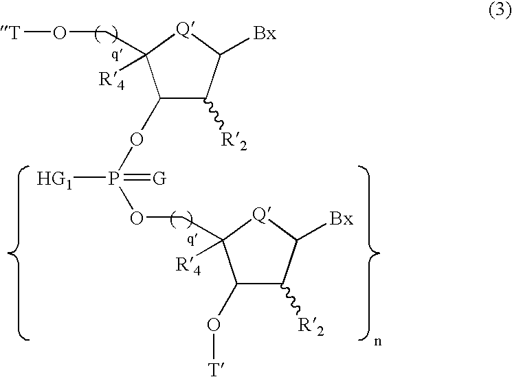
C1([R2])C(OP(OCC2([R4])C(O[T])C([R2])C([Bx])[Q]2)([HG1])=[G])C(CO[T])([R4])[Q]C1[Bx]
